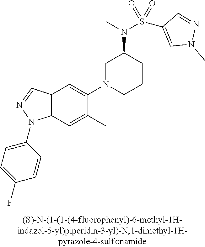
C12=C(C=C(C)C(N3CCCC(N(C)S(C4=CN(C)N=C4)(=O)=O)C3)=C1)N(C1=CC=C(F)C=C1)N=C2
